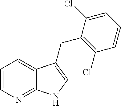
C1=CN=C2C(=C1)C(CC1=C(Cl)C=CC=C1Cl)=CN2
